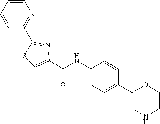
C1(C(NC2=CC=C(C3CNCCO3)C=C2)=O)=CSC(C2=NC=CC=N2)=N1
